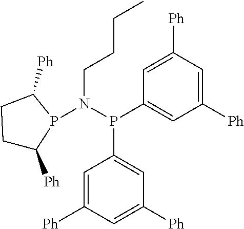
C1C([Ph])P(N(CCCC)P(C2=CC([Ph])=CC([Ph])=C2)C2=CC([Ph])=CC([Ph])=C2)C([Ph])C1
